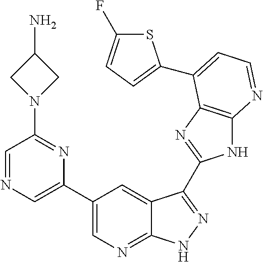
C1(C2=CN=CC(N3CC(N)C3)=N2)=CN=C2C(=C1)C(C1=NC3=C(N1)N=CC=C3C1=CC=C(F)S1)=NN2
